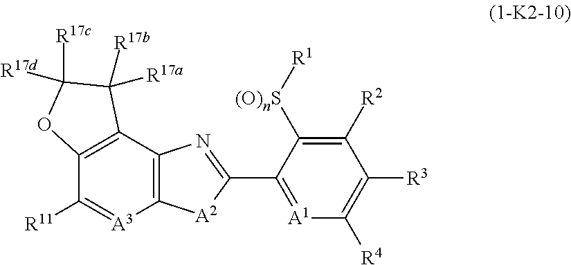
C12=C(C3=C(C([R11])=[A3]1)OC([R17c])([R17d])C3([R17b])[R17a])N=C(C1=[A1]C([R4])=C([R3])C([R2])=C1[(O)nS][R1])[A2]2
